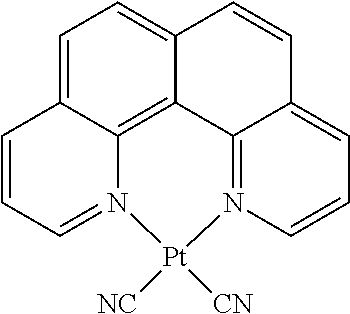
C1=C2C3=C4C(=C1)C=CC1=CC=CN(=C41)[Pt]([NC])([CN])N3=CC=C2
